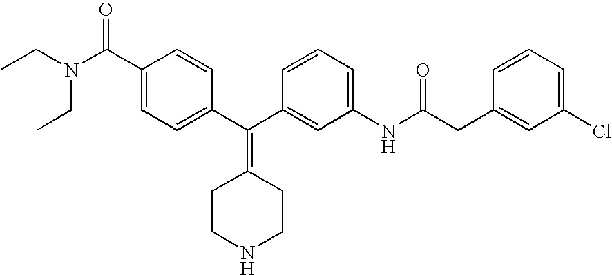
CCN(CC)C(C1=CC=C(C(C2=CC(NC(=O)CC3=CC(Cl)=CC=C3)=CC=C2)=C2CCNCC2)C=C1)=O
